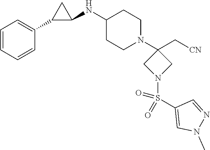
C1=CC=CC(C2C(NC3CCN(C4(C[CN])CN(S(C5=CN(C)N=C5)(=O)=O)C4)CC3)C2)=C1
